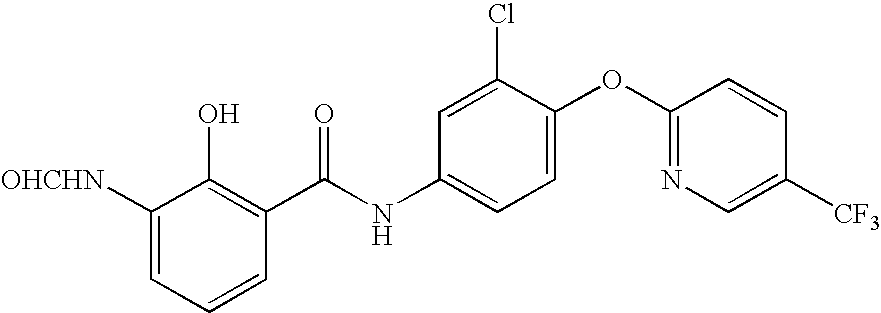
C1([OHCHN])=CC=CC(C(NC2=CC=C(OC3=NC=C([CF3])C=C3)C(Cl)=C2)=O)=C1O
